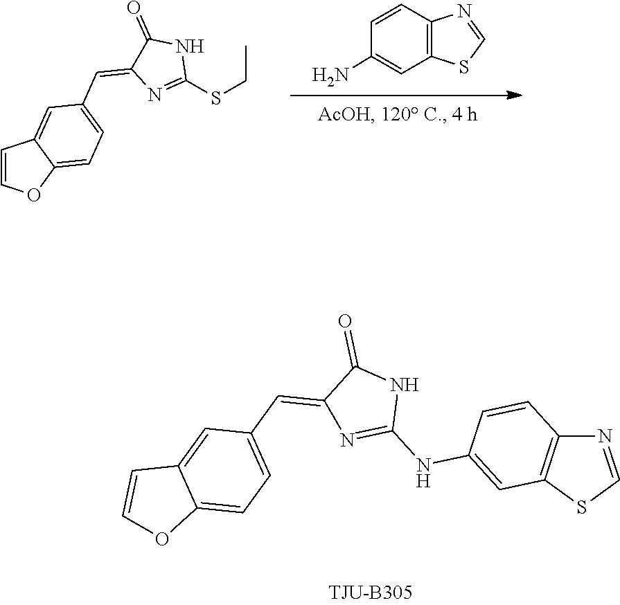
C1(SCC)=NC(=CC2=CC=C3C(=C2)C=CO3)C(=O)N1.C1=NC2=C(S1)C=C(N)C=C2.N1=C(NC2=CC3=C(C=C2)N=CS3)NC(=O)C1=CC1=CC=C2C(=C1)C=CO2
